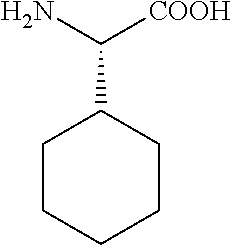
NC([COOH])C1CCCCC1
